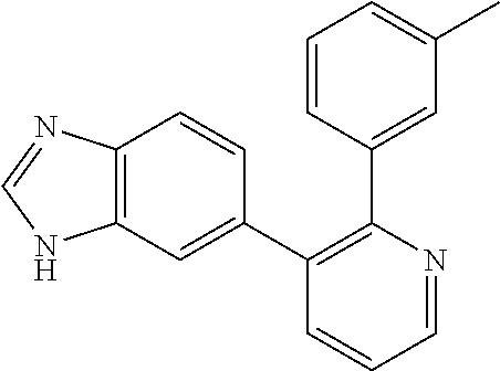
C12=C(C=C(C3=C(C4=CC(C)=CC=C4)N=CC=C3)C=C1)NC=N2
